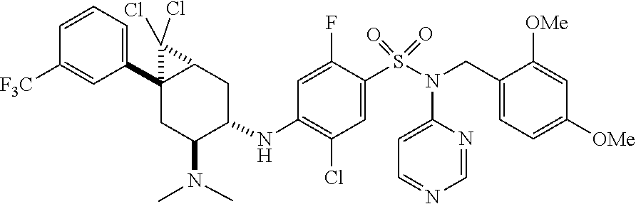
S(=O)(=O)(C1=CC(Cl)=C(NC2CC3C(C4=CC=CC([F3C])=C4)(CC2N(C)C)C3(Cl)Cl)C=C1F)N(C1=CC=NC=N1)CC1=CC=C([OMe])C=C1[OMe]
